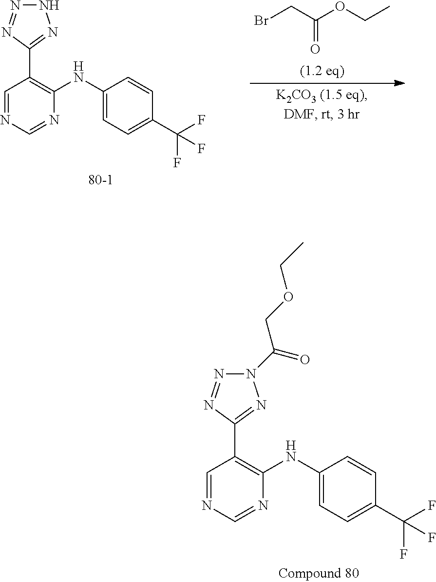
C1=NC=NC(NC2=CC=C(C(F)(F)F)C=C2)=C1C1=NNN=N1.BrCC(OCC)=O.C1=NC=NC(NC2=CC=C(C(F)(F)F)C=C2)=C1C1=NN(C(=O)COCC)N=N1
